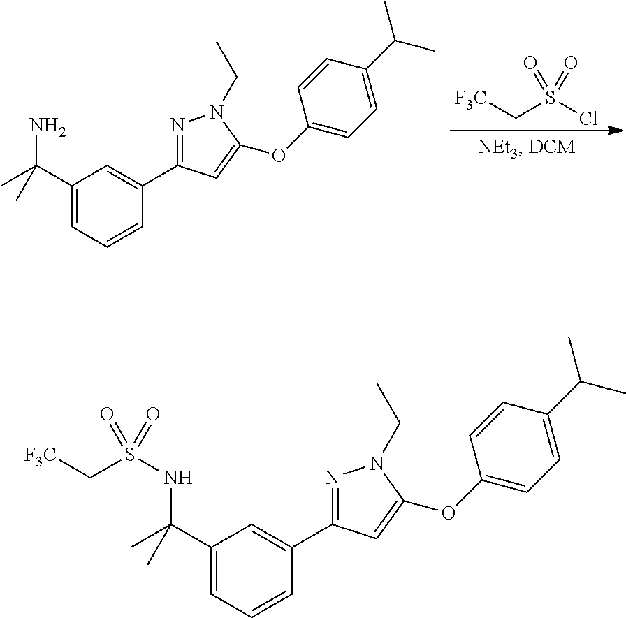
[F3C]CS(Cl)(=O)=O.C1(C(C)(N)C)=CC=CC(C2=NN(CC)C(OC3=CC=C(C(C)C)C=C3)=C2)=C1.C1(C(C)(NS(=O)(C[F3C])=O)C)=CC=CC(C2=NN(CC)C(OC3=CC=C(C(C)C)C=C3)=C2)=C1
